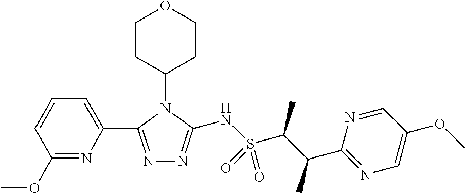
C1(OC)=NC(C2=NN=C(NS(C(C(C3=NC=C(OC)C=N3)C)C)(=O)=O)N2C2CCOCC2)=CC=C1
